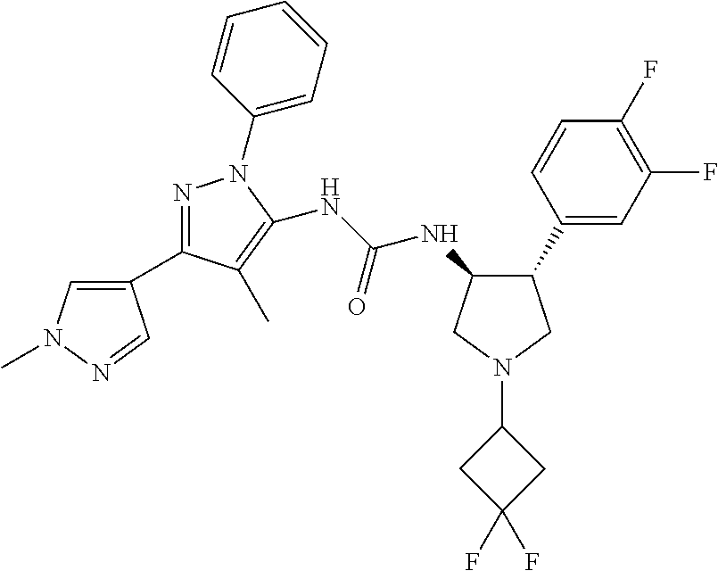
C1(C2=NN(C3=CC=CC=C3)C(NC(=O)NC3C(C4=CC(F)=C(F)C=C4)CN(C4CC(F)(F)C4)C3)=C2C)=CN(C)N=C1
